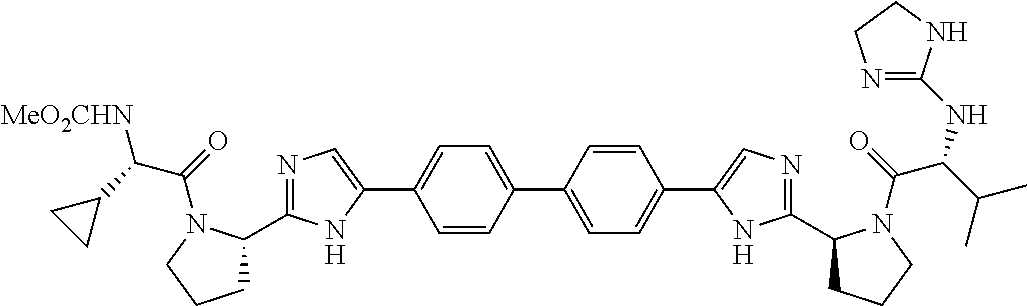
C1=CC(C2=CC=C(C3=CN=C(C4CCCN4C(=O)C(C4CC4)[MeO2CHN])N3)C=C2)=CC=C1C1=CN=C(C2CCCN2C(=O)C(C(C)C)NC2=NCCN2)N1
